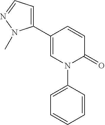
C1(C2=CC=NN2C)=CN(C2=CC=CC=C2)C(=O)C=C1
